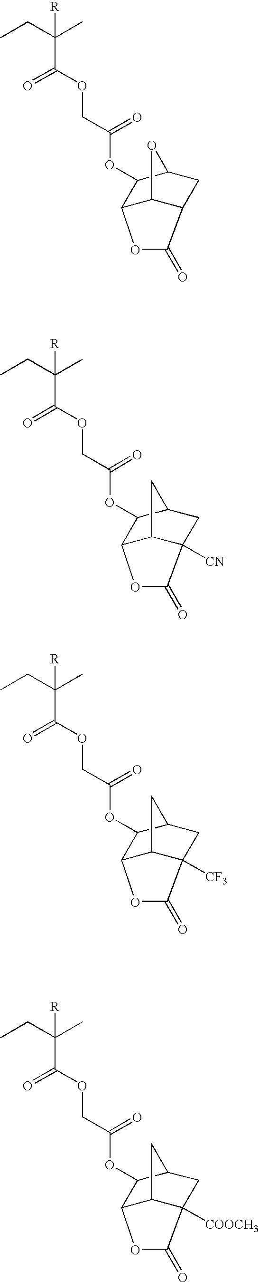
CCC(C)(C(=O)OCC(=O)OC1C2C3C(CC1O3)C(=O)O2)[R].CCC(C)(C(=O)OCC(=O)OC1C2C3C([CN])(CC1C3)C(=O)O2)[R].CCC(C)(C(=O)OCC(=O)OC1C2C3C([CF3])(CC1C3)C(=O)O2)[R].CCC(C)(C(=O)OCC(=O)OC1C2C3C([COOCH3])(CC1C3)C(=O)O2)[R]
